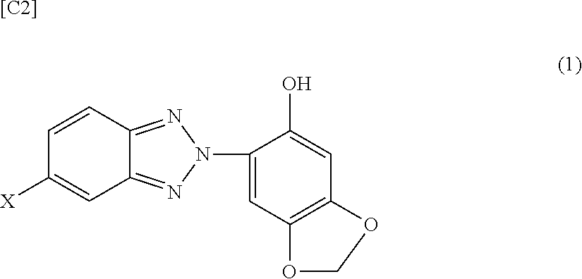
[[C2]].C1=CC2=NN(C3=CC4=C(C=C3O)OCO4)N=C2C=C1[X]
